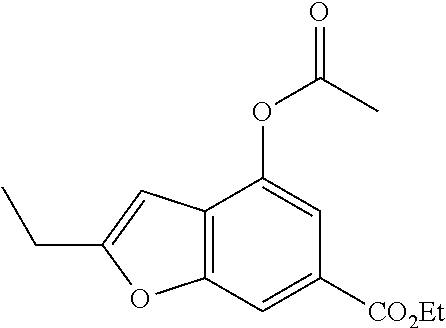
C12=C(C=C(CC)O1)C(OC(=O)C)=CC([CO2Et])=C2
